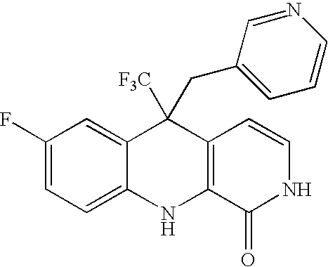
C1(F)=CC=C2C(=C1)C([F3C])(CC1=CC=CN=C1)C1=C(N2)C(=O)NC=C1
